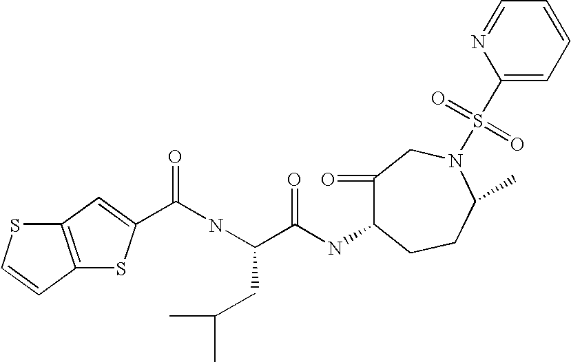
C(NC(C(NC1C(=O)CN(S(C2=CC=CC=N2)(=O)=O)C(C)CC1)=O)CC(C)C)(=O)C1=CC2=C(C=CS2)S1
